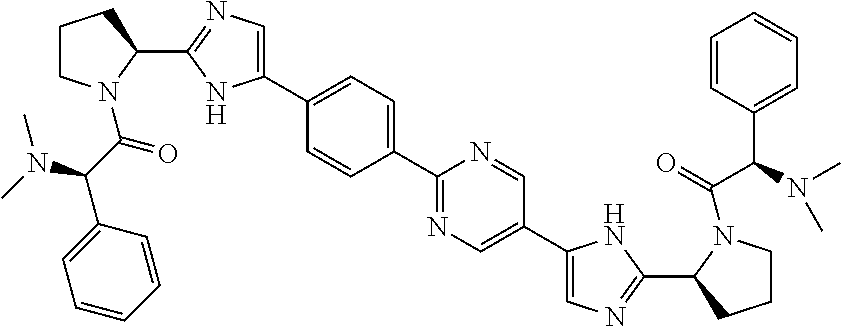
C1(C2=CC=C(C3=CN=C(C4CCCN4C(C(N(C)C)C4=CC=CC=C4)=O)N3)C=C2)=NC=C(C2=CN=C(C3CCCN3C(=O)C(N(C)C)C3=CC=CC=C3)N2)C=N1
